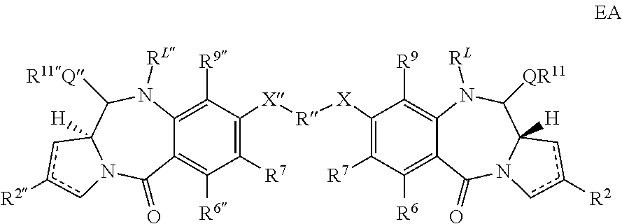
C1([R9])=C2C(=C([R6])C([R7])=C1[X][R][X]C1=C([R7])C([R6])=C3C(=C1[R9])N([RL])C([QR11])C1([H])N(C3=O)cc([R2])c1)C(=O)N1C([H])(C([R11Q])N2[RL])cc([R2])c1
